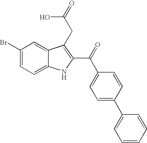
C1(Br)=CC=C2C(=C1)C(CC(=O)O)=C(C(C1=CC=C(C3=CC=CC=C3)C=C1)=O)N2
